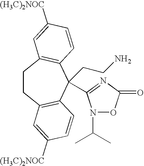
C1CC2=C(C(CCN)(C3=NC(=O)ON3C(C)C)C3=C1C=C([(H3C)2NOC])C=C3)C=CC([(H3C)2NOC])=C2
